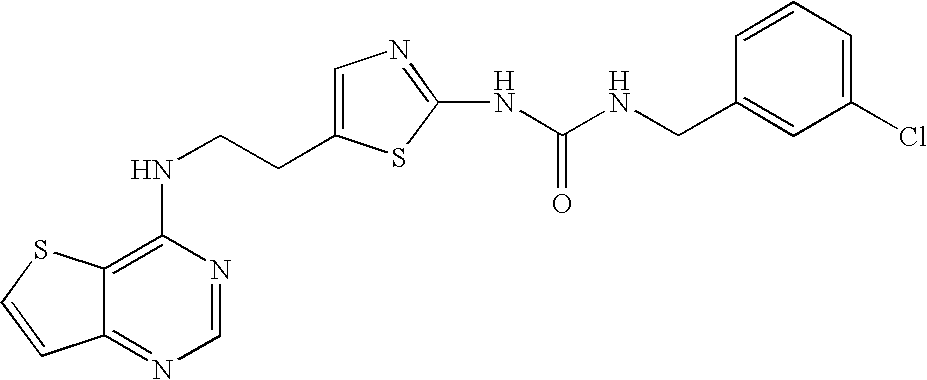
C(CNC1=C2C(=NC=N1)C=CS2)C1=CN=C(NC(=O)NCC2=CC(Cl)=CC=C2)S1
